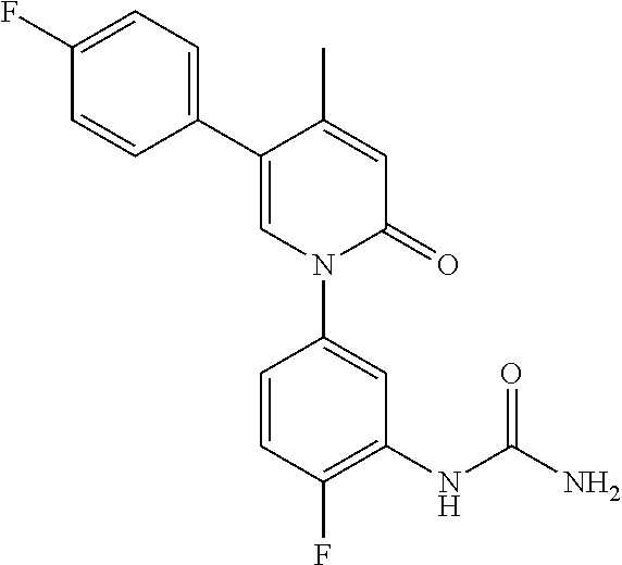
C1=C(C)C(C2=CC=C(F)C=C2)=CN(C2=CC(NC(N)=O)=C(F)C=C2)C1=O
